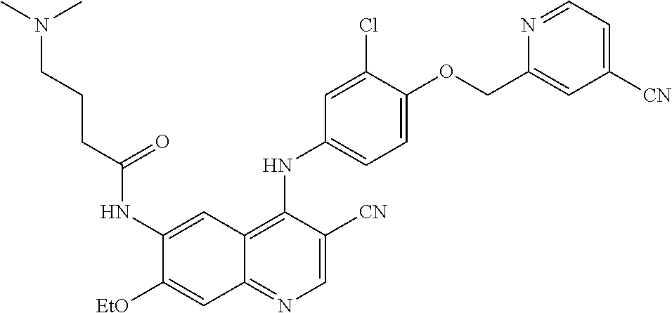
C1=C([CN])C(NC2=CC=C(OCC3=CC([CN])=CC=N3)C(Cl)=C2)=C2C(=N1)C=C([EtO])C(NC(CCCN(C)C)=O)=C2
